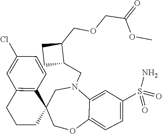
C1(Cl)=CC2=C(C=C1)C1(CCC2)CN(CC2C(COCC(OC)=O)CC2)C2=CC(S(N)(=O)=O)=CC=C2OC1
